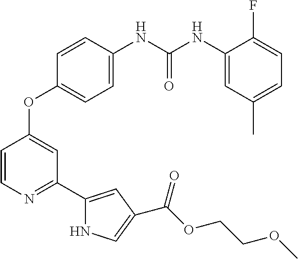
C1(OC2=CC(C3=CC(C(OCCOC)=O)=CN3)=NC=C2)=CC=C(NC(NC2=CC(C)=CC=C2F)=O)C=C1
